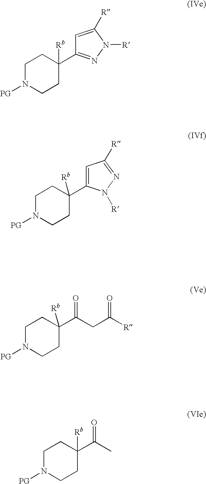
C1N([PG])CCC([Rb])(C2=NN([R])C([R])=C2)C1.C1N([PG])CCC(C2=CC([R])=NN2[R])([Rb])C1.C1N([PG])CCC([Rb])(C(CC([R])=O)=O)C1.C1N([PG])CCC([Rb])(C(=O)C)C1
